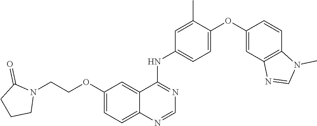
C1(OCCN2C(=O)CCC2)=CC=C2C(=C1)C(NC1=CC=C(OC3=CC4=C(C=C3)N(C)C=N4)C(C)=C1)=NC=N2
